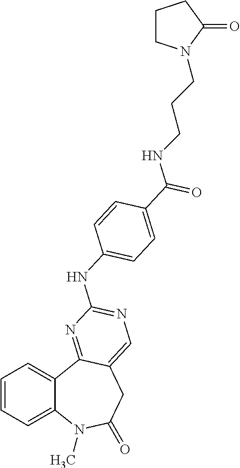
C1=CC=C2C(=C1)C1=NC(NC3=CC=C(C(=O)NCCCN4CCCC4=O)C=C3)=NC=C1CC(=O)N2C
